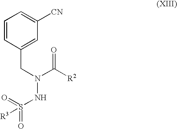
C1=CC(CN(NS(=O)(=O)[R3])C([R2])=O)=CC([CN])=C1
